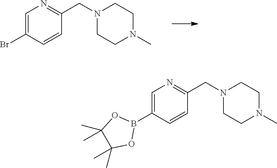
C1=CC(Br)=CN=C1CN1CCN(C)CC1.C(C1=NC=C(B2OC(C)(C)C(C)(C)O2)C=C1)N1CCN(C)CC1
